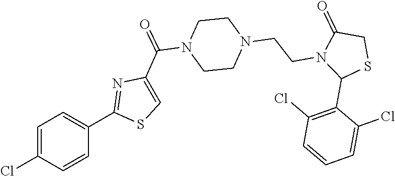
C1=C(Cl)C=CC(C2=NC(C(N3CCN(CCN4C(C5=C(Cl)C=CC=C5Cl)SCC4=O)CC3)=O)=CS2)=C1
